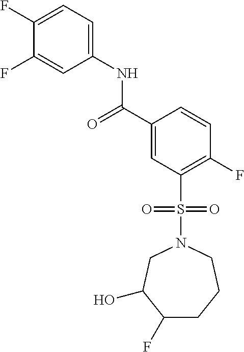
C1(F)=CC=C(NC(C2=CC(S(N3CC(O)C(F)CCC3)(=O)=O)=C(F)C=C2)=O)C=C1F
